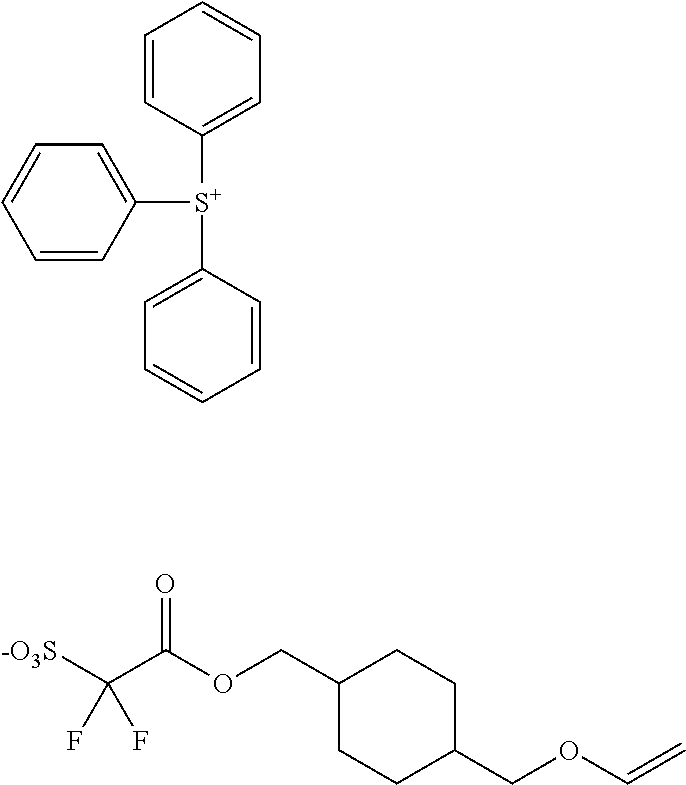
C1=CC([S+](C2=CC=CC=C2)C2=CC=CC=C2)=CC=C1.C1(COC(C([-O3S])(F)F)=O)CCC(COC=C)CC1
